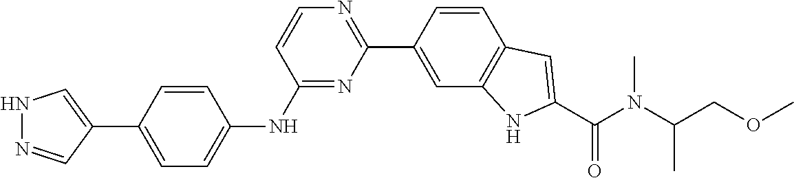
C1(C2=CC3=C(C=C2)C=C(C(N(C(COC)C)C)=O)N3)=NC=CC(NC2=CC=C(C3=CNN=C3)C=C2)=N1
